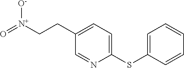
C1=C(SC2=CC=C(CC[N+](=O)[O-])C=N2)C=CC=C1
